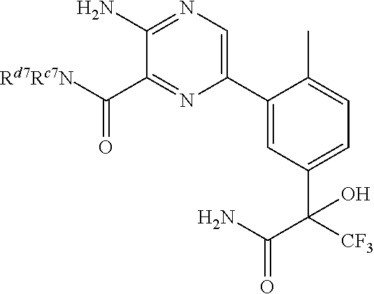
C1(N)=NC=C(C2=CC(C([CF3])(C(=O)N)O)=CC=C2C)N=C1C([Rd7Rc7N])=O
